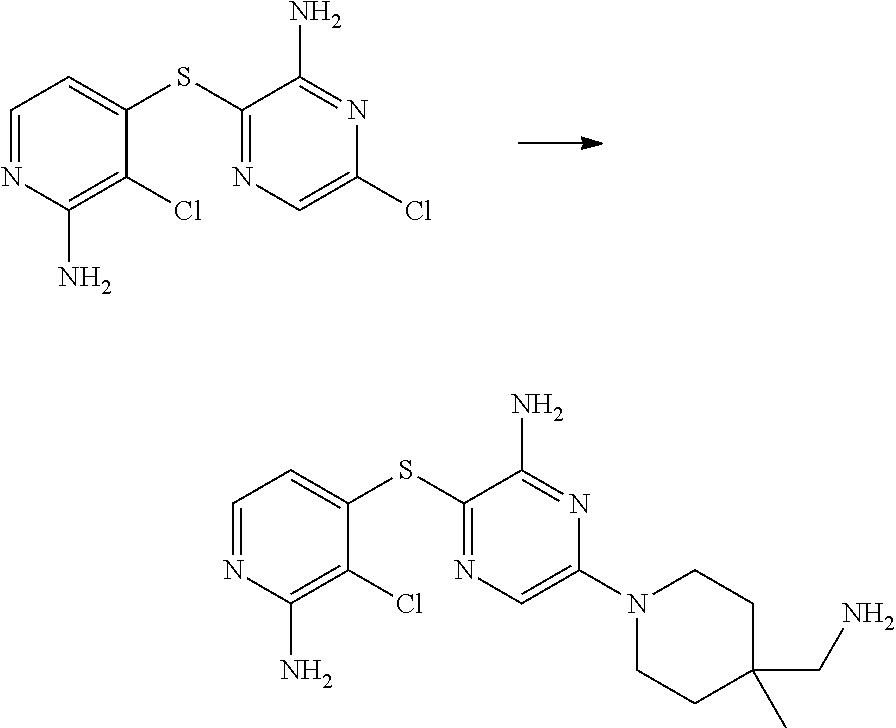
C1(SC2=CC=NC(N)=C2Cl)=NC=C(Cl)N=C1N.C1(SC2=CC=NC(N)=C2Cl)=NC=C(N2CCC(CN)(C)CC2)N=C1N
